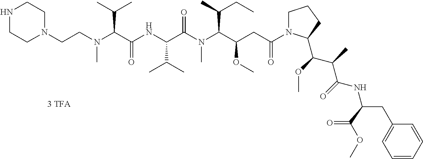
N1(CCN(C(C(NC(C(N(C(C(CC(=O)N2CCCC2C(C(C)C(=O)NC(CC2=CC=CC=C2)C(=O)OC)OC)OC)C(C)CC)C)=O)C(C)C)=O)C(C)C)C)CCNCC1
